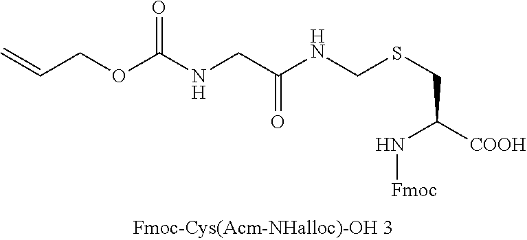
C(=C)COC(NCC(NCSCC(N[Fmoc])[COOH])=O)=O
